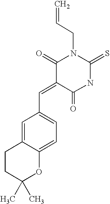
C=CCN1C(=O)C(=CC2=CC=C3C(=C2)CCC(C)(C)O3)C(=O)NC1=S
